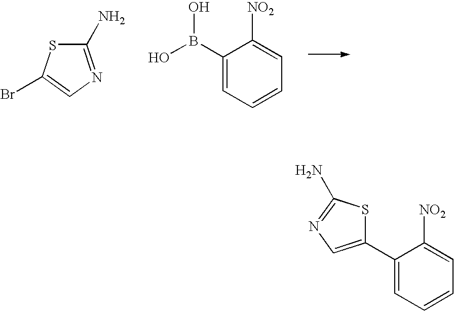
C1(N)=NC=C(Br)S1.C1(B(O)O)=CC=CC=C1[NO2].C1(C2=CN=C(N)S2)=CC=CC=C1[NO2]
